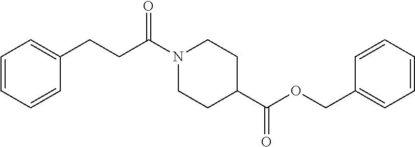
C1=CC=CC(CCC(N2CCC(C(OCC3=CC=CC=C3)=O)CC2)=O)=C1
